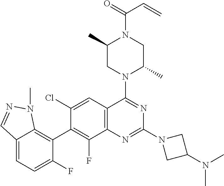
C12=CC=C(F)C(C3=C(F)C4=C(C=C3Cl)C(N3C(C)CN(C(=O)C=C)C(C)C3)=NC(N3CC(N(C)C)C3)=N4)=C1N(C)N=C2
